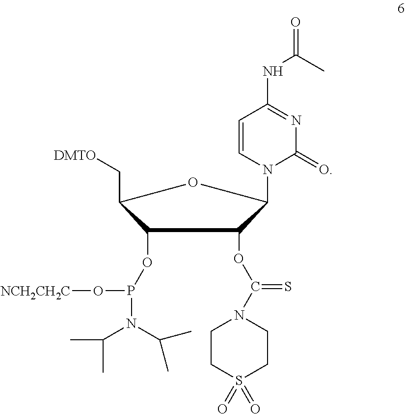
C1(OP(N(C(C)C)C(C)C)O[NCH2CH2C])C(C[DMTO])OC(N2C(=O)N=C(NC(C)=O)C=C2)C1OC(=S)N1CCS(=O)(=O)CC1
